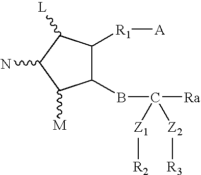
C1(BC([Ra])([Z1][R2])[Z2][R3])C([R1][A])C([L])C(N)C1[M]
